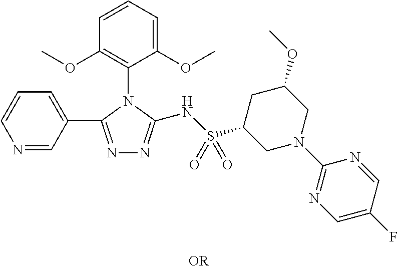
C1=CC=C(OC)C(N2C(C3=CC=CN=C3)=NN=C2NS(C2CN(C3=NC=C(F)C=N3)CC(OC)C2)(=O)=O)=C1OC
